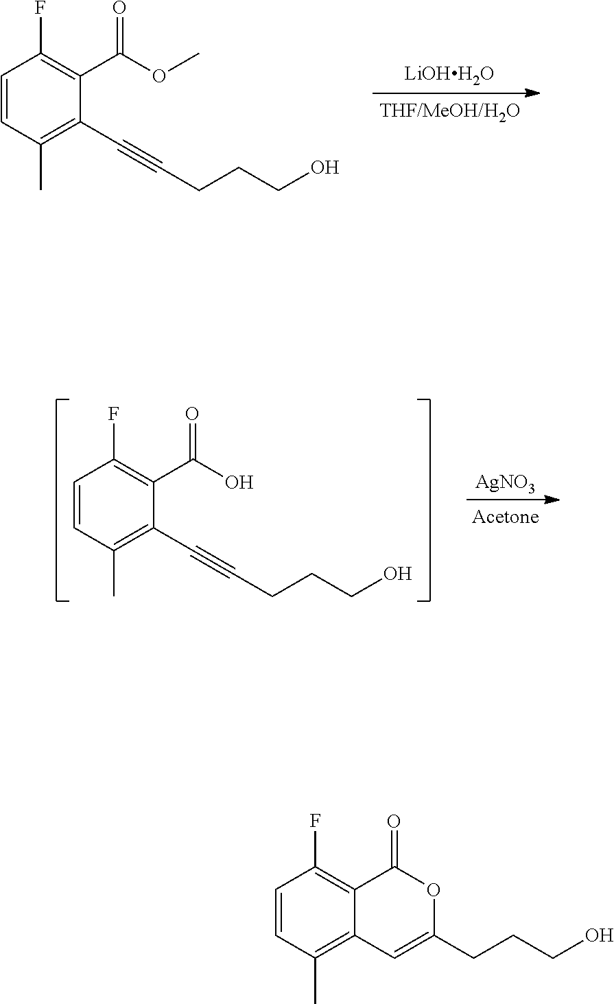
[LiOHH2O].O(C)C(C1=C(F)C=CC(C)=C1C#CCCCO)=O.[AgNO3].OC(C1=C(F)C=CC(C)=C1C#CCCCO)=O.O1C(=O)C2=C(F)C=CC(C)=C2C=C1CCCO
